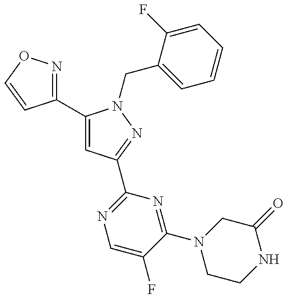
C1(C2=CC(C3=NC=C(F)C(N4CCNC(=O)C4)=N3)=NN2CC2=CC=CC=C2F)=NOC=C1
